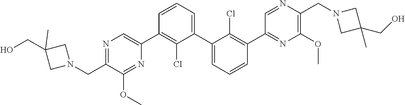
N1=C(CN2CC(CO)(C)C2)C(OC)=NC(C2=C(Cl)C(C3=CC=CC(C4=NC(OC)=C(CN5CC(C)(CO)C5)N=C4)=C3Cl)=CC=C2)=C1
